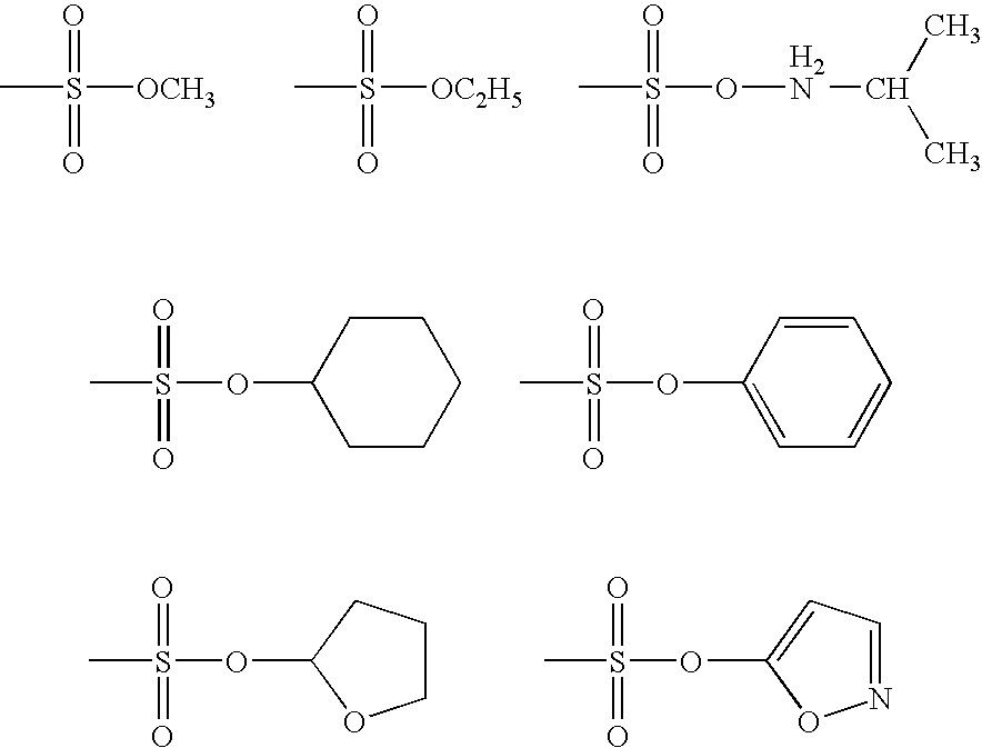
CS([OCH3])(=O)=O.CS(=O)(=O)[OC2H5].CS(ONC(C)C)(=O)=O.CS(OC1CCCCC1)(=O)=O.CS(OC1=CC=CC=C1)(=O)=O.CS(OC1CCCO1)(=O)=O.CS(OC1=CC=NO1)(=O)=O
